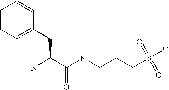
C1=CC=C(CC(N)C(NCCCS(=O)(=O)O)=O)C=C1
